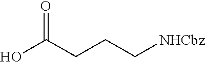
OC(CCC[NHCbz])=O
